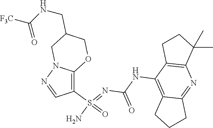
C(NC1=C2C(=NC3=C1CCC3(C)C)CCC2)(N=S(N)(=O)C1=C2N(N=C1)CC(CNC([F3C])=O)CO2)=O
